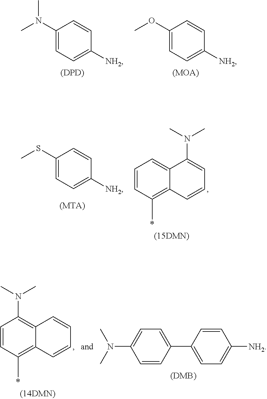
C1(OC)=CC=C([NH2])C=C1.[(MOA)].C1(N(C)C)=CC=C([NH2])C=C1.[(DPD)].C1=CC(C)=C2C(=C1)C(N(C)C)=CC=C2.C1(SC)=CC=C([NH2])C=C1.[(MTA)].C1=CC(C2=CC=C([NH2])C=C2)=CC=C1N(C)C.C1=CC(C)=C2C(=C1N(C)C)C=CC=C2
